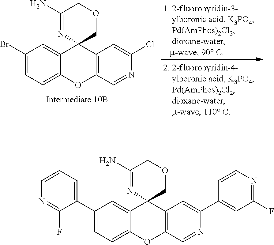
C1(Br)=CC=C2C(=C1)C1(C3=C(O2)C=NC(Cl)=C3)COCC(N)=N1.C1(C2=CC=CN=C2F)=CC=C2C(=C1)C1(C3=C(O2)C=NC(C2=CC(F)=NC=C2)=C3)COCC(N)=N1
